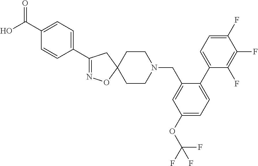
C1(C2=CC=C(C(O)=O)C=C2)=NOC2(C1)CCN(CC1=CC(OC(F)(F)F)=CC=C1C1=CC=C(F)C(F)=C1F)CC2
